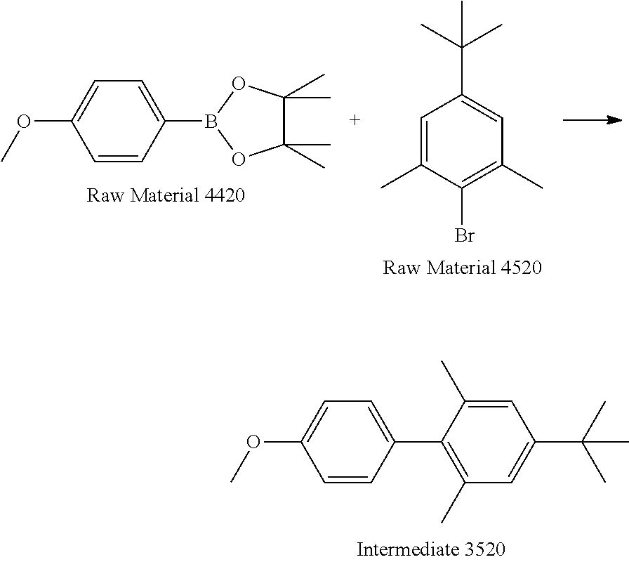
C1(B2OC(C)(C)C(C)(C)O2)=CC=C(OC)C=C1.C1=C(C)C(Br)=C(C)C=C1C(C)(C)C.C1=CC(C2=C(C)C=C(C(C)(C)C)C=C2C)=CC=C1OC
